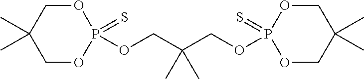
O1CC(C)(C)COP1(=S)OCC(C)(COP1(=S)OCC(C)(C)CO1)C
